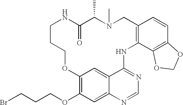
C12=C(OCCCBr)C=C3C(=C1)C(=NC=N3)NC1=C(CN(C)C(C)C(=O)NCCCO2)C=CC2=C1OCO2
